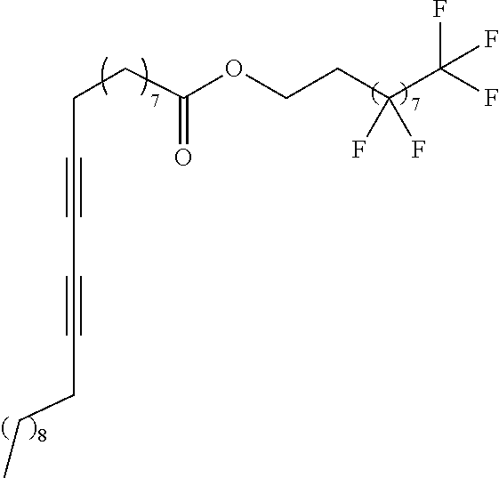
C(C#CC#CCCC)CC(OCCC(C(F)(F)F)(F)F)=O
